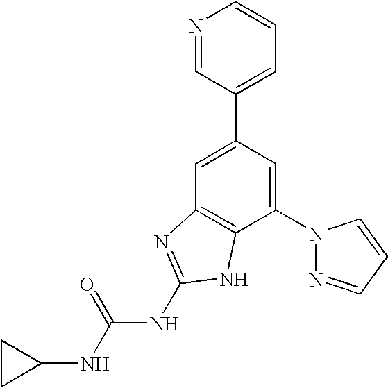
C1=C(C2=CC=CN=C2)C=C(N2N=CC=C2)C2=C1N=C(NC(NC1CC1)=O)N2
